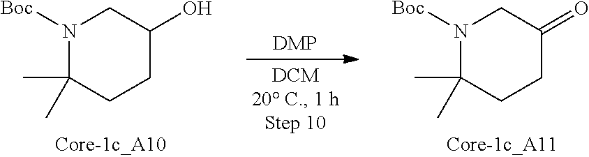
N1([Boc])C(C)(C)CCC(O)C1.N1([Boc])C(C)(C)CCC(=O)C1
